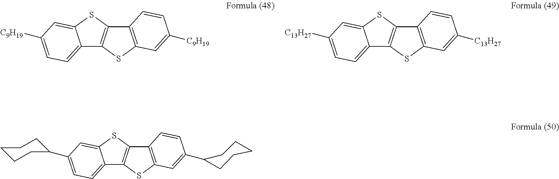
C12=CC=C([C9H19])C=C1SC1=C2SC2=C1C=CC([C9H19])=C2.C12=CC=C([C13H27])C=C1SC1=C2SC2=C1C=CC([C13H27])=C2.C12=CC=C(C3CCCCC3)C=C1SC1=C2SC2=C1C=CC(C1CCCCC1)=C2
